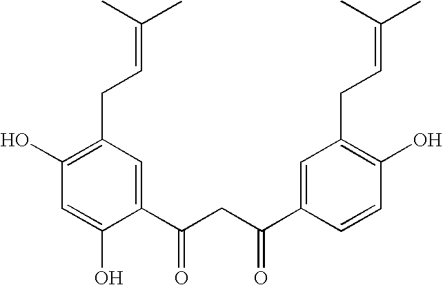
C1(CC=C(C)C)=C(O)C=C(O)C(C(CC(C2=CC(CC=C(C)C)=C(O)C=C2)=O)=O)=C1
